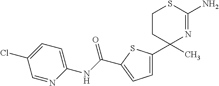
C1CC(C)(C2=CC=C(C(NC3=CC=C(Cl)C=N3)=O)S2)N=C(N)S1
